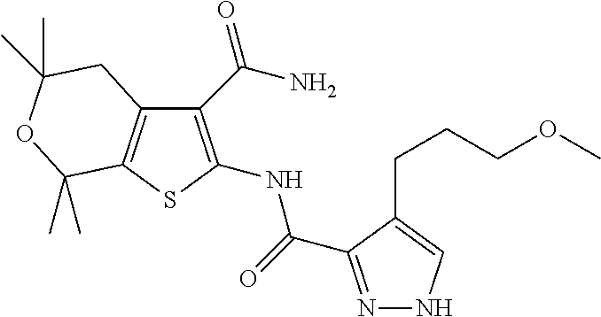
C12=C(SC(NC(=O)C3=NNC=C3CCCOC)=C1C(N)=O)C(C)(C)OC(C)(C)C2
